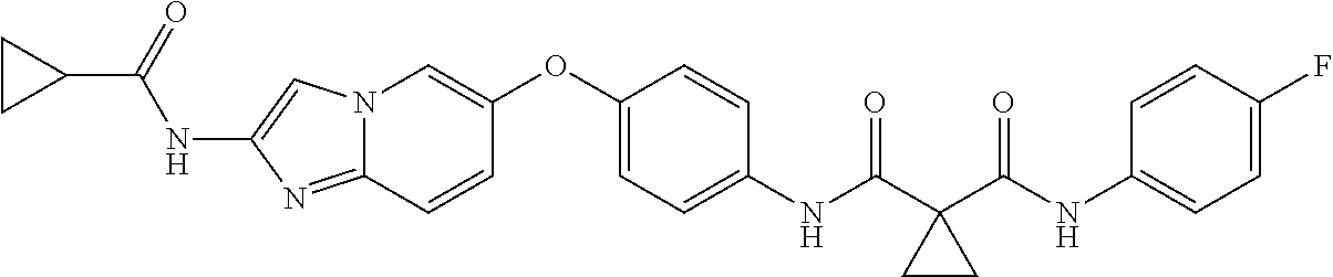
C1(OC2=CN3C(=NC(NC(C4CC4)=O)=C3)C=C2)=CC=C(NC(=O)C2(C(NC3=CC=C(F)C=C3)=O)CC2)C=C1
